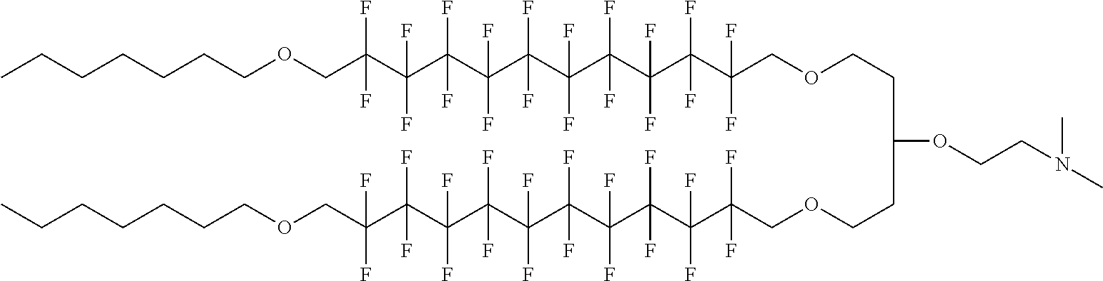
CCCCCCCOCC(C(F)(F)C(C(C(C(C(C(C(C(COCCC(CCOCC(C(C(C(C(C(C(F)(F)C(C(C(COCCCCCCC)(F)F)(F)F)(F)F)(F)F)(F)F)(F)F)(F)F)(F)F)(F)F)OCCN(C)C)(F)F)(F)F)(F)F)(F)F)(F)F)(F)F)(F)F)(F)F)(F)F
